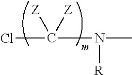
ClC(N(C)[R])([Z])[Z]
